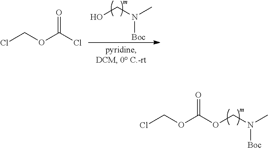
ClCOC(OCN(C)[Boc])=O.ClCOC(Cl)=O.OCN(C)[Boc]
